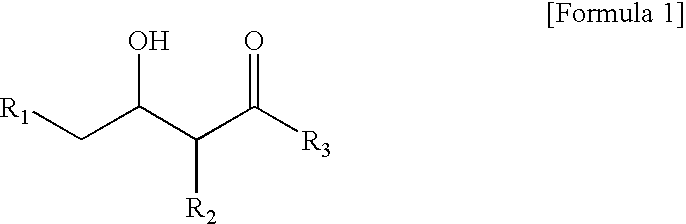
[R1]CC(C(C([R3])=O)[R2])O
